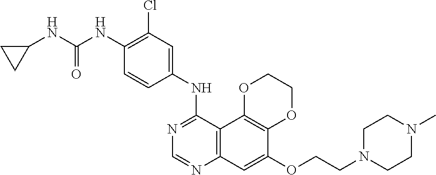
C12=C(C3=C(C=C1OCCN1CCN(C)CC1)N=CN=C3NC1=CC(Cl)=C(NC(NC3CC3)=O)C=C1)OCCO2
